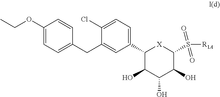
C1(C2=CC=C(Cl)C(CC3=CC=C(OCC)C=C3)=C2)C(O)C(O)C(O)C(S([R1A])(=O)=O)[X]1
